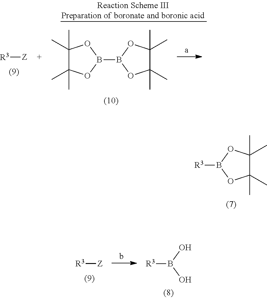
C1(C)(C)C(C)(C)OB([R3])O1.[R3][Z].OB(O)[R3].[R3][Z].C1(C)(C)C(C)(C)OB(B2OC(C)(C)C(C)(C)O2)O1
